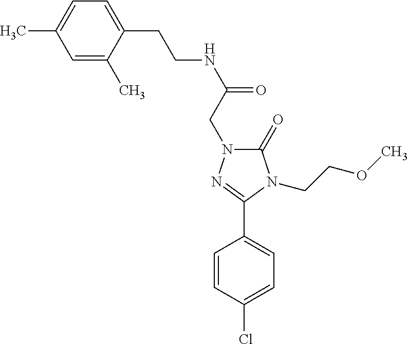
C(CNC(=O)CN1C(=O)N(CCOC)C(C2=CC=C(Cl)C=C2)=N1)C1=CC=C(C)C=C1C
